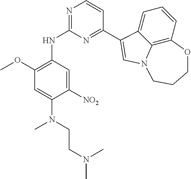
C1(C2=CN3C4=C(C=CC=C42)OCCC3)=NC(NC2=C(OC)C=C(N(C)CCN(C)C)C([NO2])=C2)=NC=C1
